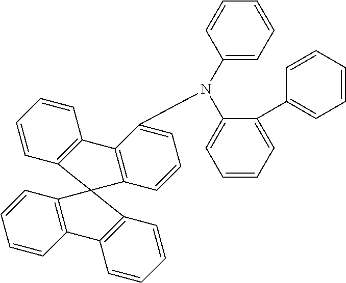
C1=CC2=C(C=C1)C1=C(C=CC=C1N(C1=CC=CC=C1C1=CC=CC=C1)C1=CC=CC=C1)C21C2=C(C=CC=C2)C2=C1C=CC=C2
